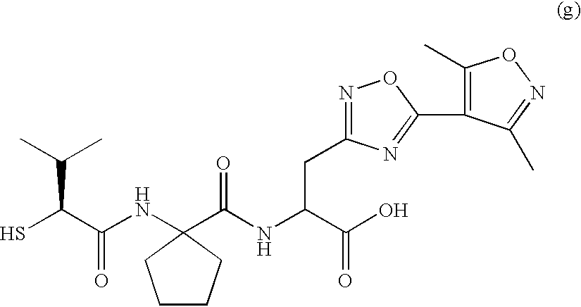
C1CCC(NC(C(S)C(C)C)=O)(C(NC(C(O)=O)CC2=NOC(C3=C(C)ON=C3C)=N2)=O)C1
